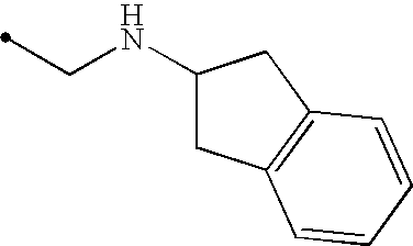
C1(NCC)CC2=C(C1)C=CC=C2
